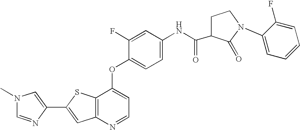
C12=C(SC(C3=CN(C)C=N3)=C1)C(OC1=CC=C(NC(=O)C3CCN(C4=CC=CC=C4F)C3=O)C=C1F)=CC=N2
